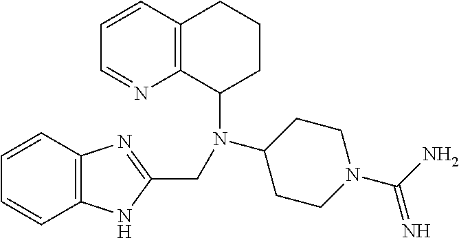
C1=CC2=C(N=C1)C(N(C1CCN(C(N)=N)CC1)CC1=NC3=C(C=CC=C3)N1)CCC2
